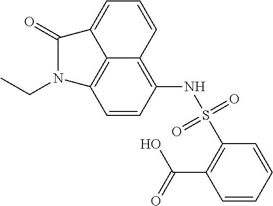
C1=CC=CC(S(NC2=C3C4=C(C=C2)N(CC)C(=O)C4=CC=C3)(=O)=O)=C1C(=O)O
